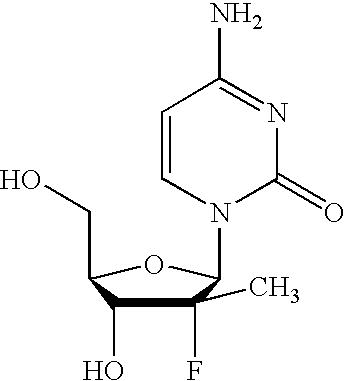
C1(C)(F)C(O)C(CO)OC1N1C(=O)N=C(N)C=C1
